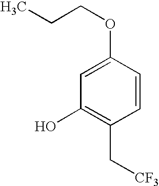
C1=C(OCCC)C=CC(C[CF3])=C1O
